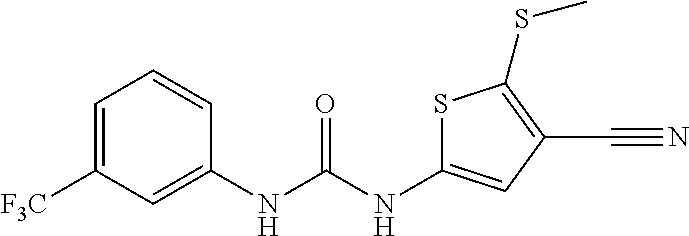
C1=C([F3C])C=C(NC(NC2=CC(C#N)=C(SC)S2)=O)C=C1
